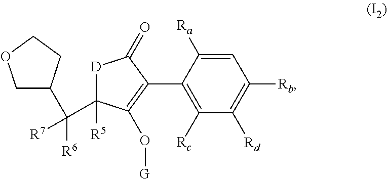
C1=C([Ra])C(C2=C(O[G])C([R5])(C([R6])([R7])C3COCC3)[D]C2=O)=C([Rc])C([Rd])=C1[Rb]
